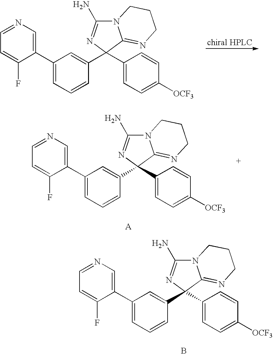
C1(C2=CC=CC(C3(C4=CC=C([OCF3])C=C4)N=C(N)N4C3=NCCC4)=C2)=CN=CC=C1F.C1(C2=CC=CC(C3(C4=CC=C([OCF3])C=C4)N=C(N)N4C3=NCCC4)=C2)=CN=CC=C1F.C1(C2=CC=CC(C3(C4=CC=C([OCF3])C=C4)N=C(N)N4C3=NCCC4)=C2)=CN=CC=C1F.B
